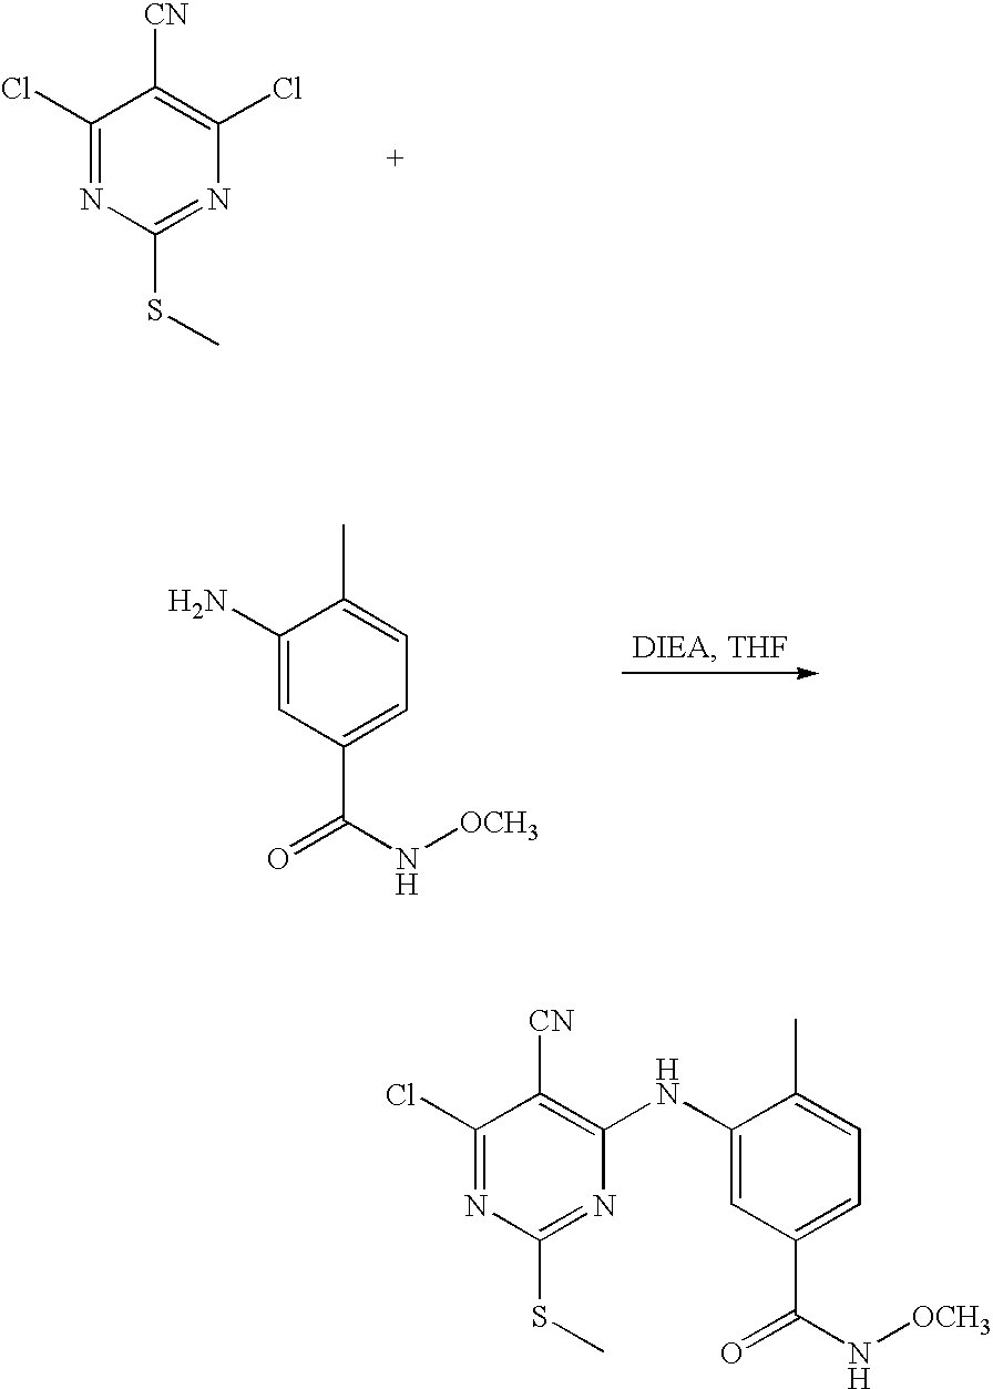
C1(Cl)=NC(SC)=NC(Cl)=C1[CN].C1(N)=CC(C(N[OCH3])=O)=CC=C1C.C1(Cl)=NC(SC)=NC(NC2=CC(C(N[OCH3])=O)=CC=C2C)=C1[CN]
